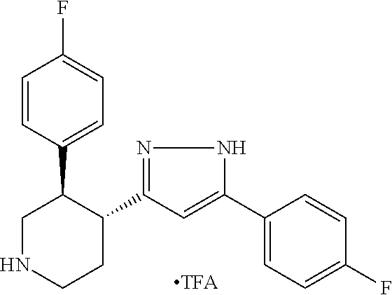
C1=CC(C2CNCCC2C2=NNC(C3=CC=C(F)C=C3)=C2)=CC=C1F
